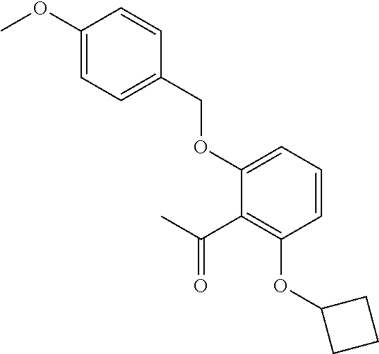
C1(COC2=CC=CC(OC3CCC3)=C2C(C)=O)=CC=C(OC)C=C1
